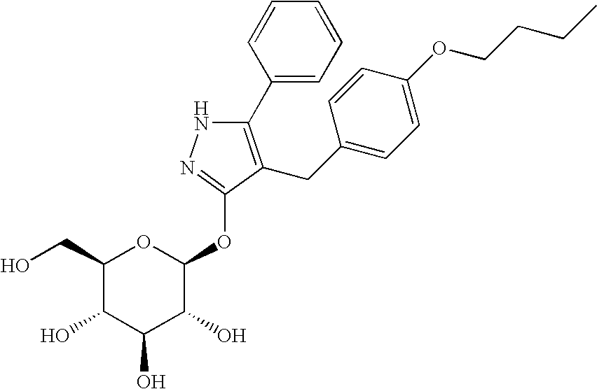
C1(C2=CC=CC=C2)=C(CC2=CC=C(OCCCC)C=C2)C(OC2OC(CO)C(O)C(O)C2O)=NN1
